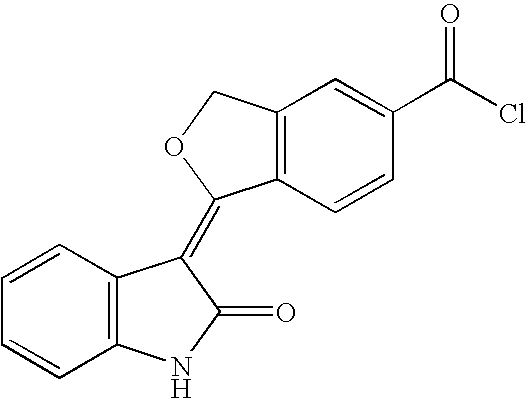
C1=CC=CC2=C1C(=C1C3=C(C=C(C(Cl)=O)C=C3)CO1)C(=O)N2
